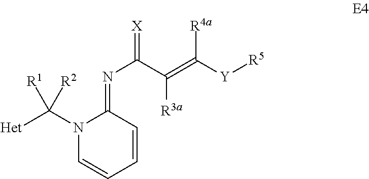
[Het]C(N1C=CC=CC1=NC(C(=C([Y][R5])[R4a])[R3a])=[X])([R1])[R2]
